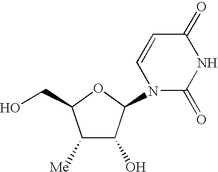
C1([Me])C(O)C(N2C(=O)NC(=O)C=C2)OC1CO
